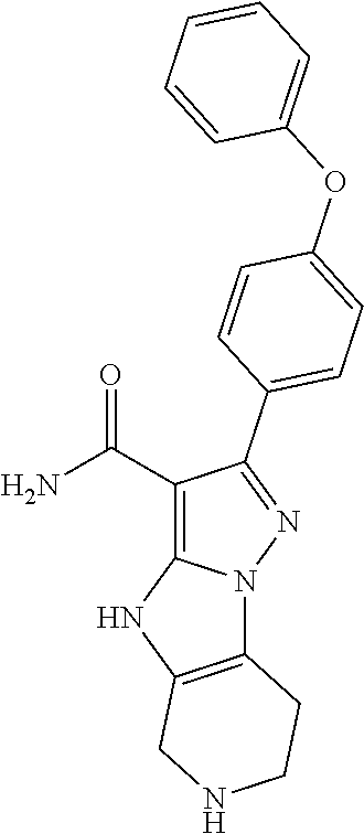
N12C3=C(NC1=C(C(N)=O)C(C1=CC=C(OC4=CC=CC=C4)C=C1)=N2)CNCC3
